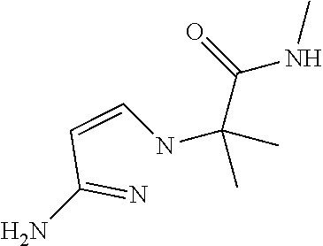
CNC(C(NC=CC(=N)N)(C)C)=O
